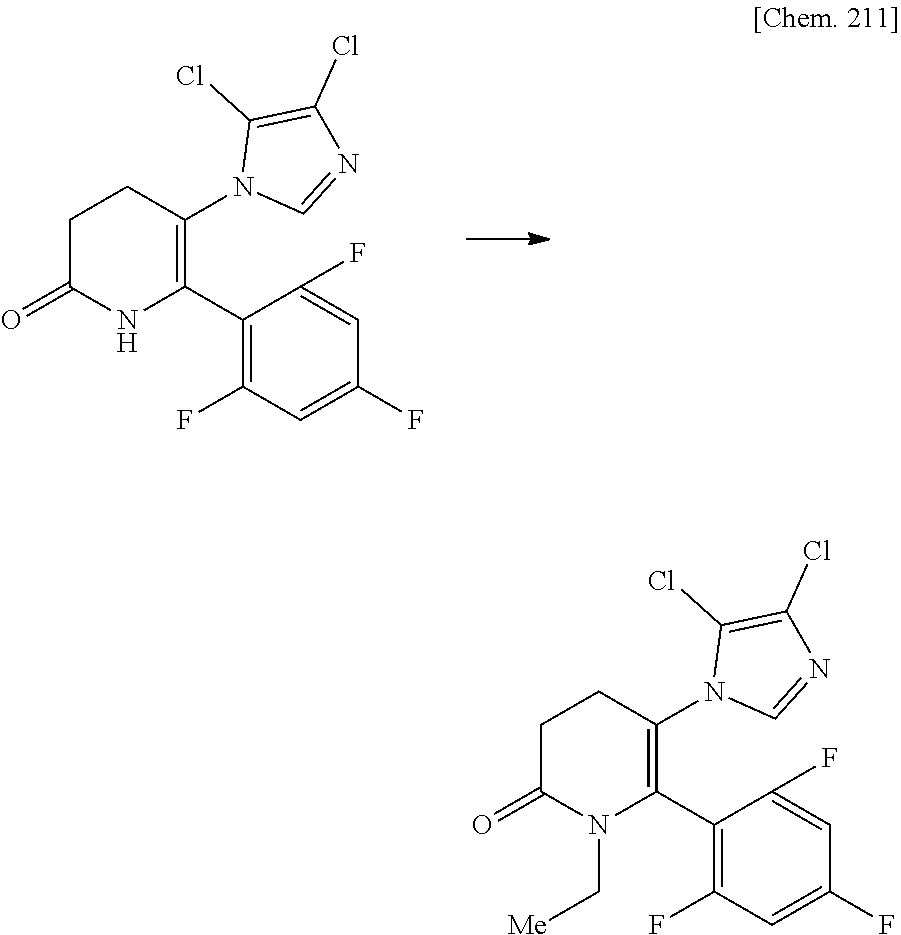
C1C(=O)NC(C2=C(F)C=C(F)C=C2F)=C(N2C=NC(Cl)=C2Cl)C1.C1C(=O)N(C[Me])C(C2=C(F)C=C(F)C=C2F)=C(N2C=NC(Cl)=C2Cl)C1
